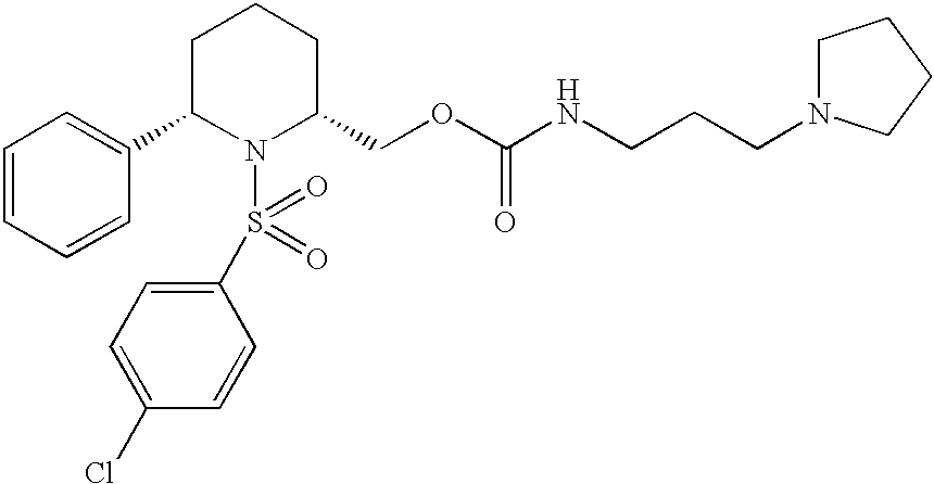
C1(C2N(S(C3=CC=C(Cl)C=C3)(=O)=O)C(COC(=O)NCCCN3CCCC3)CCC2)=CC=CC=C1
